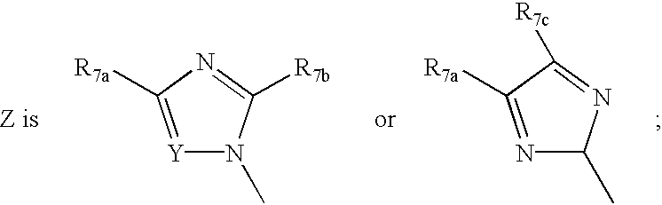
[Y]1=C([R7a])N=C([R7b])N1C.N1=C([R7a])C([R7c])=NC1C
